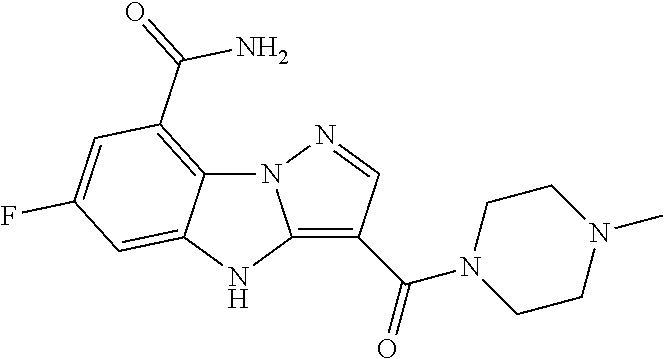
C12=C(C(=O)N3CCN(C)CC3)C=NN1C1=C(C(=O)N)C=C(F)C=C1N2
